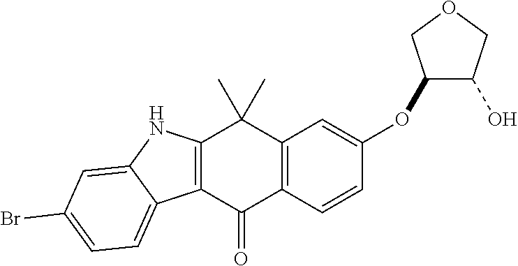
C12=C(C(=O)C3=C(C1(C)C)C=C(OC1C(O)COC1)C=C3)C1=CC=C(Br)C=C1N2
